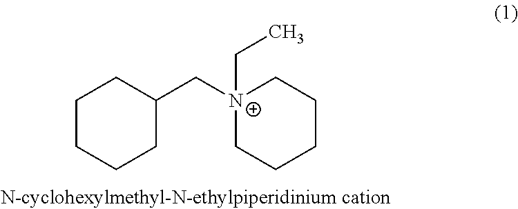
C1C(C[N+]2(CC)CCCCC2)CCCC1
